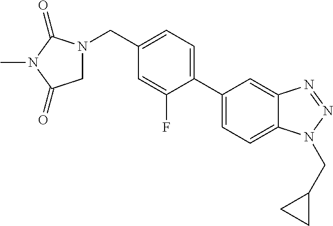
C1=C(C2=CC=C(CN3CC(=O)N(C)C3=O)C=C2F)C=C2C(=C1)N(CC1CC1)N=N2
